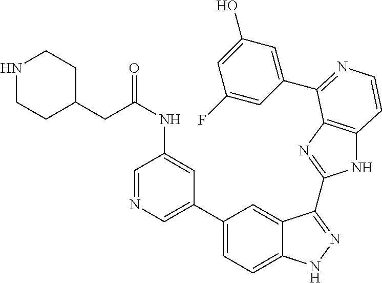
C1(C2=CN=CC(NC(=O)CC3CCNCC3)=C2)=CC=C2C(=C1)C(C1=NC3=C(N1)C=CN=C3C1=CC(O)=CC(F)=C1)=NN2
